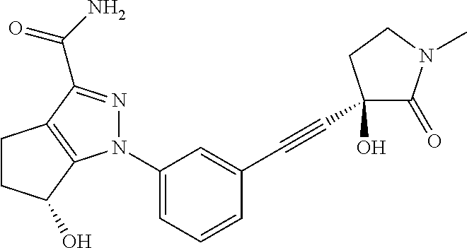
C1(N2N=C(C(=O)N)C3=C2C(O)CC3)=CC=CC(C#CC2(O)C(=O)N(C)CC2)=C1
